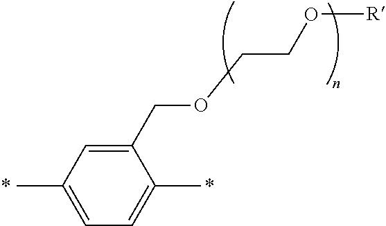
C1(COCCO[R])=CC(C)=CC=C1C.*.*
